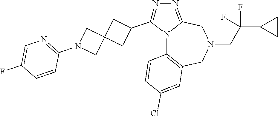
N12C3=C(CN(CC(C4CC4)(F)F)CC1=NN=C2C1CC2(C1)CN(C1=NC=C(F)C=C1)C2)C=C(Cl)C=C3
